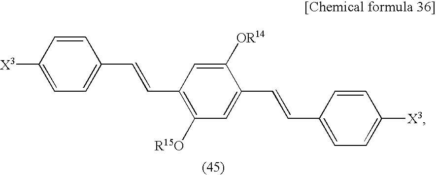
[X3]C1=CC=C(C=CC2=C([R15O])C=C(C=CC3=CC=C([X3])C=C3)C([OR14])=C2)C=C1
